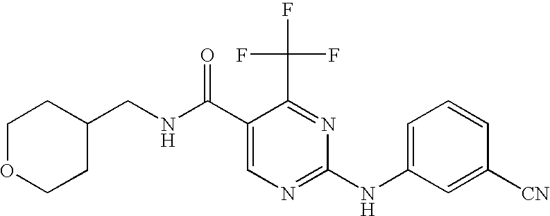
C1OCCC(CNC(C2=CN=C(NC3=CC=CC([CN])=C3)N=C2C(F)(F)F)=O)C1
